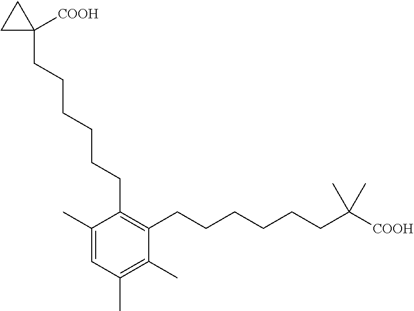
C1=C(C)C(CCCCCCC2([COOH])CC2)=C(CCCCCCC(C)(C)[COOH])C(C)=C1C
